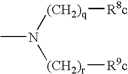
[(CH2)q]([R8c])N([(CH2)r][R9c])C
